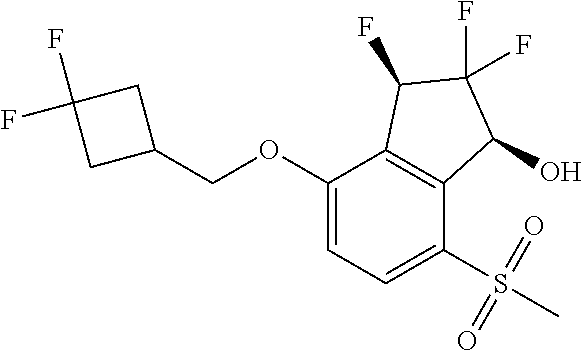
C1(OCC2CC(F)(F)C2)=CC=C(S(=O)(=O)C)C2=C1C(F)C(F)(F)C2O
